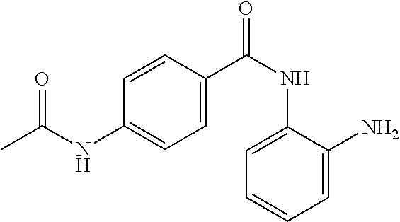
C1=CC(C(NC2=CC=CC=C2N)=O)=CC=C1NC(C)=O
